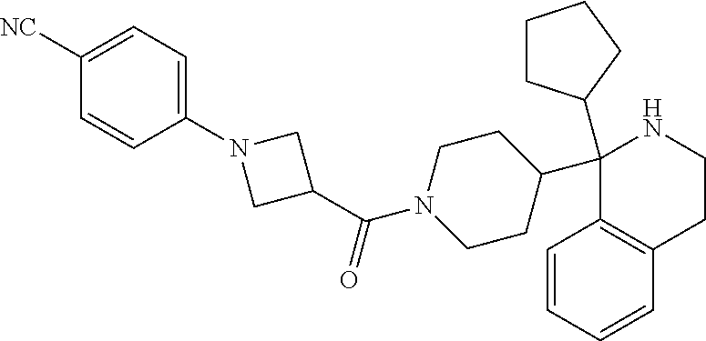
C1(C2CCN(C(C3CN(C4=CC=C([NC])C=C4)C3)=O)CC2)(C2CCCC2)C2=C(C=CC=C2)CCN1
